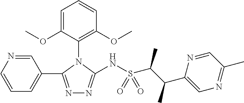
C1=CN=CC(C2=NN=C(NS(C(C(C)C3=CN=C(C)C=N3)C)(=O)=O)N2C2=C(OC)C=CC=C2OC)=C1
